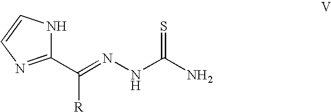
C1(C(=NNC(N)=S)[R])=NC=CN1
